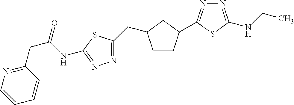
N1=C(CC2CCC(C3=NN=C(NCC)S3)C2)SC(NC(CC2=NC=CC=C2)=O)=N1
